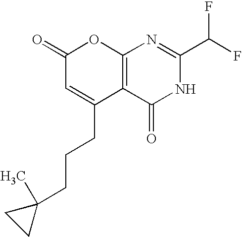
C12=C(C(=O)NC(C(F)F)=N1)C(CCCC1(C)CC1)=CC(=O)O2
